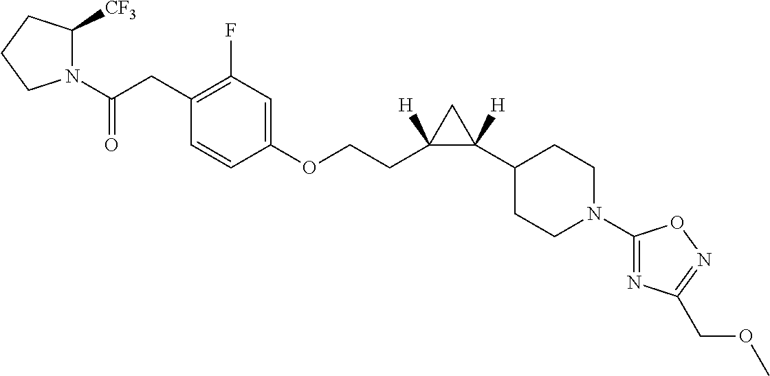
N1(C(CC2=C(F)C=C(OCCC3([H])C(C4CCN(C5=NC(COC)=NO5)CC4)([H])C3)C=C2)=O)C([CF3])CCC1
